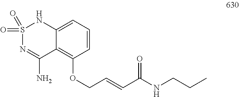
S1(=O)(=O)N=C(N)C2=C(OCC=CC(NCCC)=O)C=CC=C2N1
